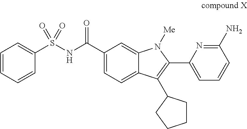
C1(C(NS(C2=CC=CC=C2)(=O)=O)=O)=CC=C2C(=C1)N([Me])C(C1=CC=CC(N)=N1)=C2C1CCCC1
